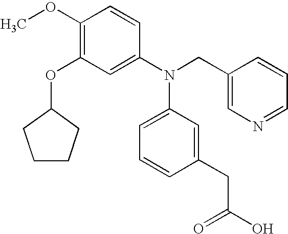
C1(OC)=C(OC2CCCC2)C=C(N(CC2=CN=CC=C2)C2=CC=CC(CC(=O)O)=C2)C=C1
